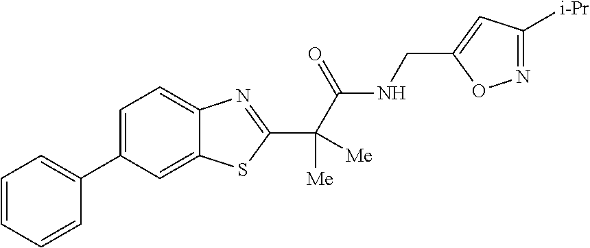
C1=CC=CC(C2=CC=C3C(=C2)SC(C(C(NCC2=CC([i-Pr])=NO2)=O)([Me])[Me])=N3)=C1
